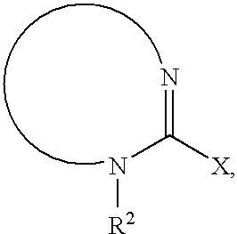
N(C([X])=N)[R2]
